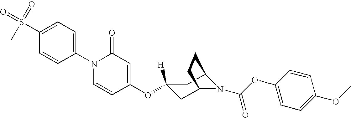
C1(S(=O)(C)=O)=CC=C(N2C=CC(OC3([H])CC4N(C(OC5=CC=C(OC)C=C5)=O)C(C3)CC4)=CC2=O)C=C1
